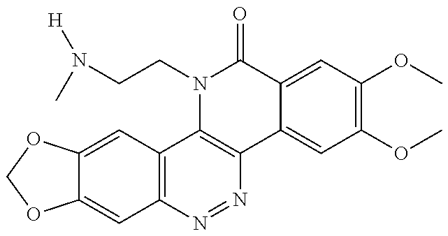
C12=CC3=C(C=C1OCO2)C1=C(N=N3)C2=CC(OC)=C(OC)C=C2C(=O)N1CCN([H])C
